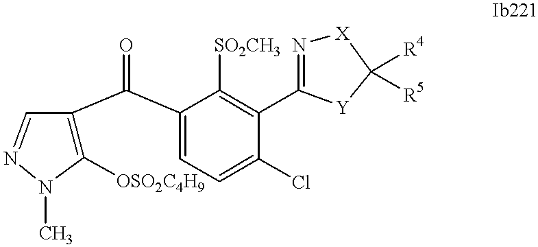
C1([OSO2C4H9])=C(C(C2=CC=C(Cl)C(C3=N[X]C([R4])([R5])[Y]3)=C2[SO2CH3])=O)C=NN1C
